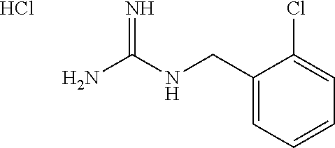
C1(CNC(N)=N)=CC=CC=C1Cl.Cl
